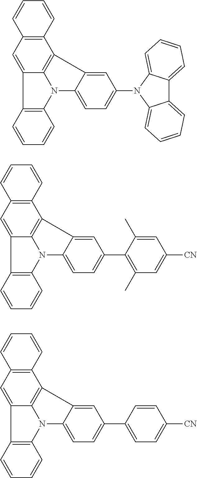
C1=C2C(=CC=C1N1C3=CC=CC=C3C3=CC=CC=C13)N1C3=C(C4=CC5=C(C2=C14)C=CC=C5)C=CC=C3.C1=C2C(=CC=C1C1=C(C)C=C([CN])C=C1C)N1C3=C(C4=CC5=C(C2=C14)C=CC=C5)C=CC=C3.C1=C2C(=CC=C1C1=CC=C([CN])C=C1)N1C3=C(C4=CC5=C(C2=C14)C=CC=C5)C=CC=C3
